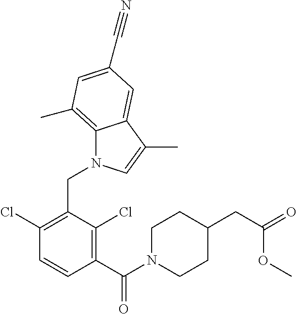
C1(C(N2CCC(CC(=O)OC)CC2)=O)=C(Cl)C(CN2C3=C(C)C=C(C#N)C=C3C(C)=C2)=C(Cl)C=C1
